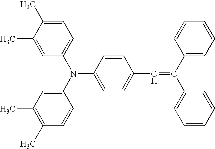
C1=CC(N(C2=CC(C)=C(C)C=C2)C2=CC=C(C)C(C)=C2)=CC=C1C=C(C1=CC=CC=C1)C1=CC=CC=C1
